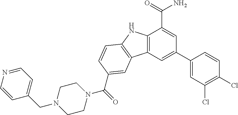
C12=C(C=C(C3=CC(Cl)=C(Cl)C=C3)C=C1C(=O)N)C1=C(N2)C=CC(C(N2CCN(CC3=CC=NC=C3)CC2)=O)=C1
